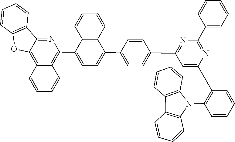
C1=CC2=C(C=C1)C1=C(N2C2=C(C3=CC(C4=CC=C(C5=CC=C(C6=C7C(=C8C(=N6)C6=C(C=CC=C6)O8)C=CC=C7)C6=C5C=CC=C6)C=C4)=NC(C4=CC=CC=C4)=N3)C=CC=C2)C=CC=C1
